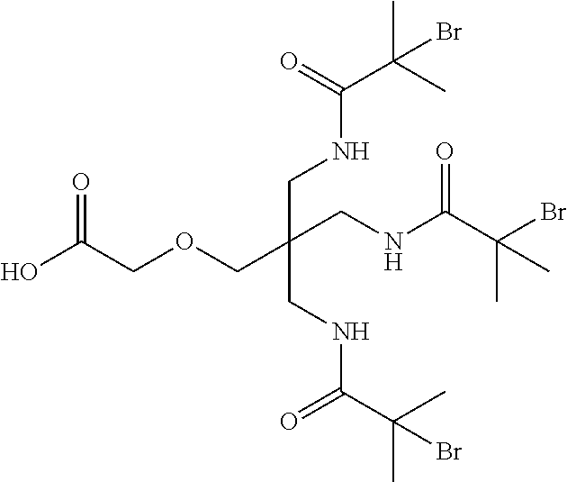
C(COCC(CNC(C(C)(C)Br)=O)(CNC(C(Br)(C)C)=O)CNC(C(C)(C)Br)=O)(O)=O
